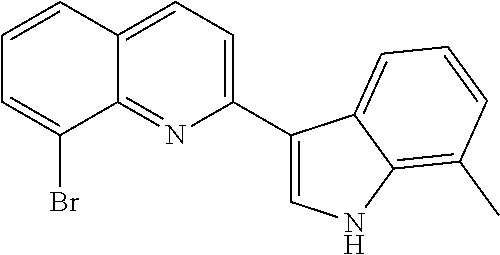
C1(C2=CNC3=C(C)C=CC=C23)=CC=C2C(=N1)C(Br)=CC=C2
